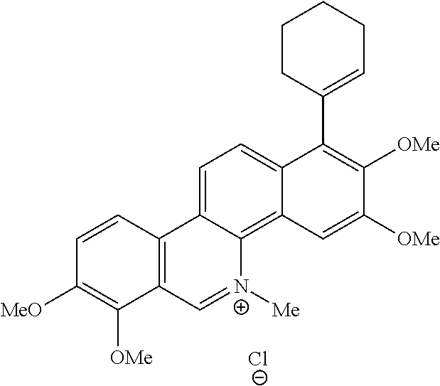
C1=CC2=C(C([OMe])=C1[MeO])C=[N+]([Me])C1=C3C(=CC=C21)C(C1=CCCCC1)=C([OMe])C([OMe])=C3.[Cl-]
